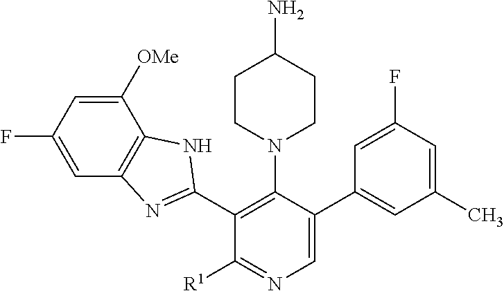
C1=C([OMe])C2=C(C=C1F)N=C(C1=C(N3CCC(N)CC3)C(C3=CC(C)=CC(F)=C3)=CN=C1[R1])N2
